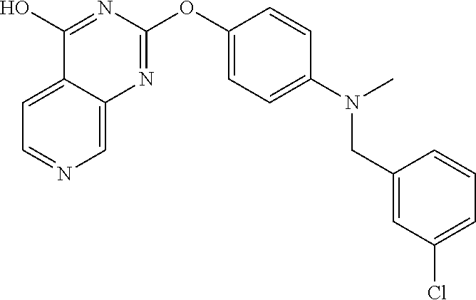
C12=CC=NC=C1N=C(OC1=CC=C(N(C)CC3=CC(Cl)=CC=C3)C=C1)N=C2O
